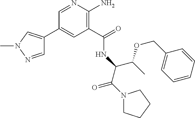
C1(C2=CN(C)N=C2)=CC(C(=O)NC(C(N2CCCC2)=O)C(C)OCC2=CC=CC=C2)=C(N)N=C1
